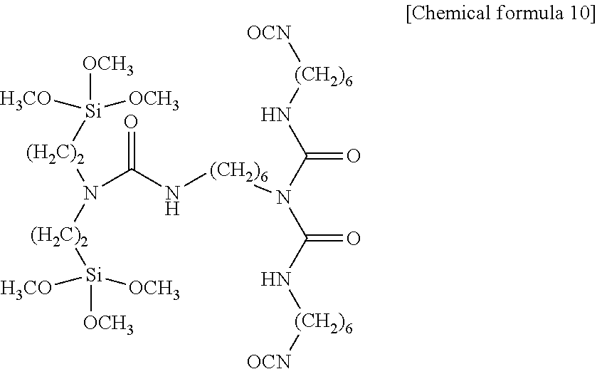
[H3CO][Si]([OCH3])([OCH3])[(H2C)2]N(C(N[(CH2)6]N(C(N[(CH2)6][OCN])=O)C(N[(CH2)6][OCN])=O)=O)[(H2C)2][Si]([H3CO])([OCH3])[OCH3]
